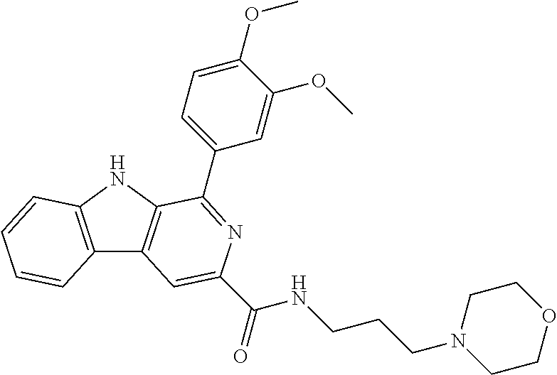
C12=C(NC3=C1C=C(C(=O)NCCCN1CCOCC1)N=C3C1=CC=C(OC)C(OC)=C1)C=CC=C2
